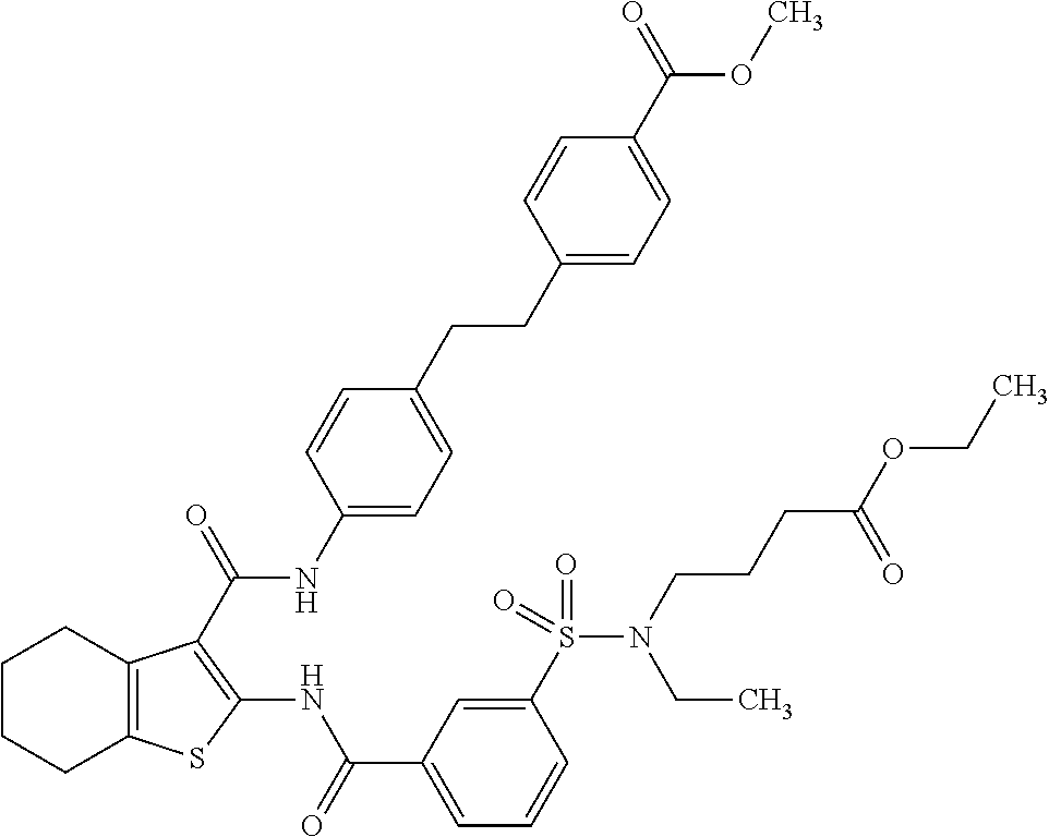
C1CCC2=C(C1)C(C(=O)NC1=CC=C(CCC3=CC=C(C(=O)OC)C=C3)C=C1)=C(NC(C1=CC=CC(S(N(CCCC(OCC)=O)CC)(=O)=O)=C1)=O)S2
